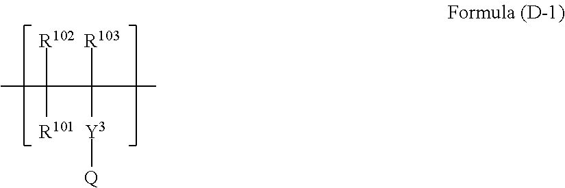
CC([R102])([R101])C([R103])([Y3][Q])C
